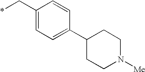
C1(C*)=CC=C(C2CCN([Me])CC2)C=C1
